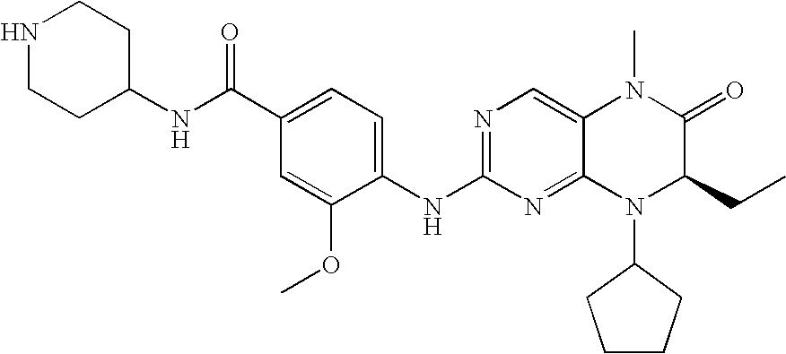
N1=C(NC2=CC=C(C(NC3CCNCC3)=O)C=C2OC)N=C2C(=C1)N(C)C(=O)C(CC)N2C1CCCC1
